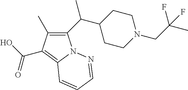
C1(C(C2CCN(CC(C)(F)F)CC2)C)=C(C)C(C(O)=O)=C2N1N=CC=C2
